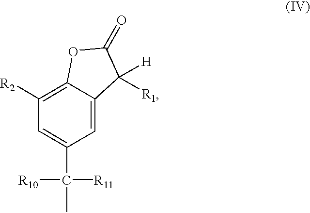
C12=C([R2])C=C(C([R11])([R10])C)C=C1C([H])([R1])C(=O)O2
